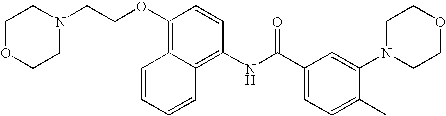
C1OCCN(CCOC2=C3C(=C(NC(C4=CC=C(C)C(N5CCOCC5)=C4)=O)C=C2)C=CC=C3)C1
